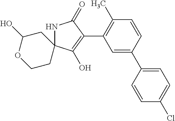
N1C2(C(O)=C(C3=C(C)C=CC(C4=CC=C(Cl)C=C4)=C3)C1=O)CC(O)OCC2
